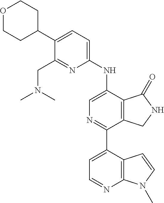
O1CCC(C2=CC=C(NC3=CN=C(C4=CC=NC5=C4C=CN5C)C4=C3C(=O)NC4)N=C2CN(C)C)CC1
